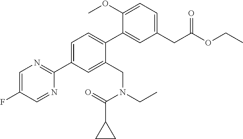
C1=C(C2=NC=C(F)C=N2)C=C(CN(CC)C(=O)C2CC2)C(C2=CC(CC(OCC)=O)=CC=C2OC)=C1
